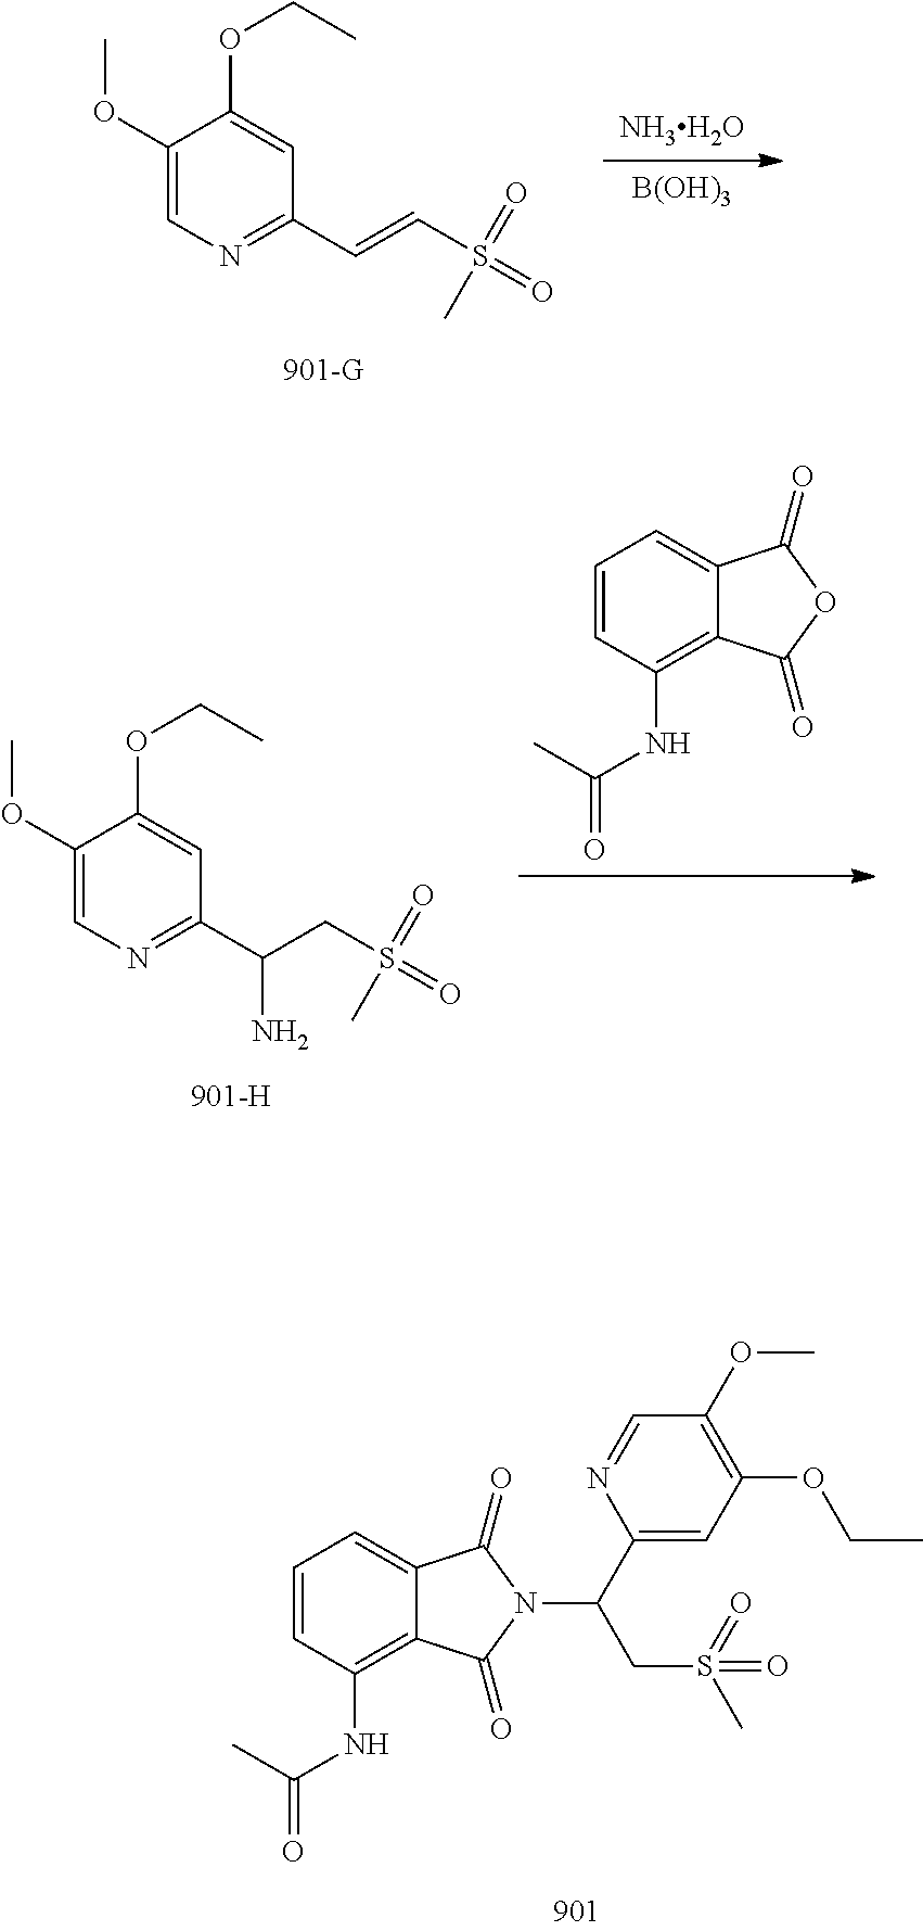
[NH3H2O].[B(OH)3].C1(OC)=CN=C(C=CS(=O)(=O)C)C=C1OCC.C1=CC(NC(C)=O)=C2C(=C1)C(=O)OC2=O.C1(OC)=CN=C(C(CS(=O)(=O)C)N)C=C1OCC.C1=CC(NC(C)=O)=C2C(=C1)C(=O)N(C(C1=CC(OCC)=C(OC)C=N1)CS(=O)(C)=O)C2=O
